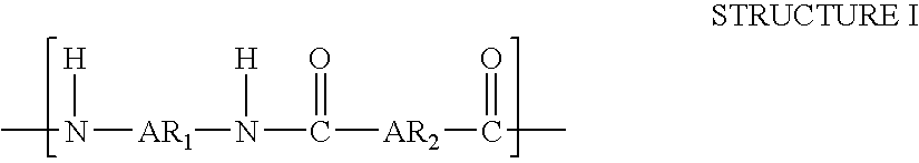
CN([AR1]N(C([AR2]C(C)=O)=O)[H])[H]
